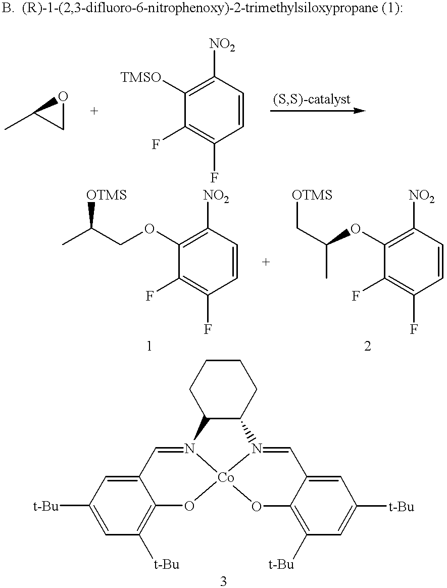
O1CC1C.C1(F)=C(F)C=CC([NO2])=C1[TMSO].C1(F)=C(F)C=CC([NO2])=C1OCC(C)[OTMS].C1(F)=C(F)C=CC([NO2])=C1OC(C[OTMS])C.C1([t-Bu])=CC([t-Bu])=C2C(=C1)C=N1C3C(CCCC3)N3=CC4=CC([t-Bu])=CC([t-Bu])=C4O[Co]13O2
